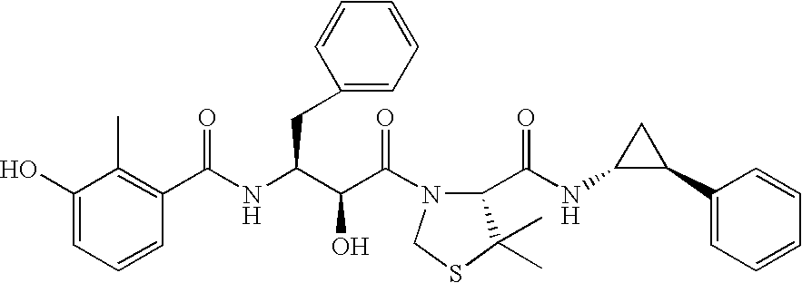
C1(O)=CC=CC(C(NC(C(C(=O)N2C(C(NC3C(C4=CC=CC=C4)C3)=O)C(C)(C)SC2)O)CC2=CC=CC=C2)=O)=C1C
